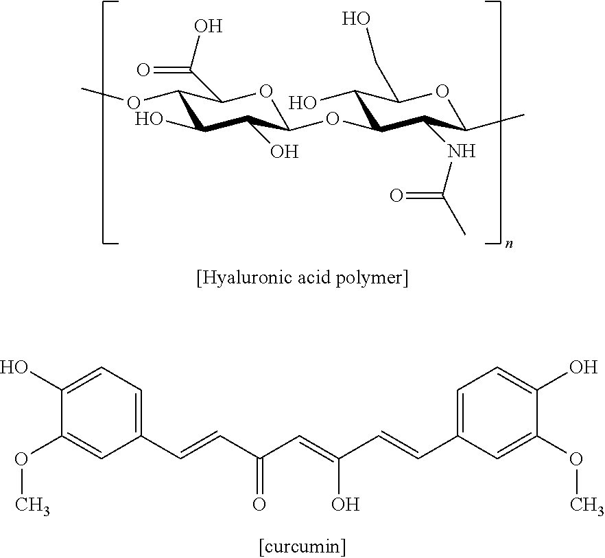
C1(OC)C(O)C(O)C(OC2C(O)C(CO)OC(C)C2NC(=O)C)OC1C(=O)O.C1=C(C=CC(C=C(C=CC2=CC=C(O)C(OC)=C2)O)=O)C=C(OC)C(O)=C1
